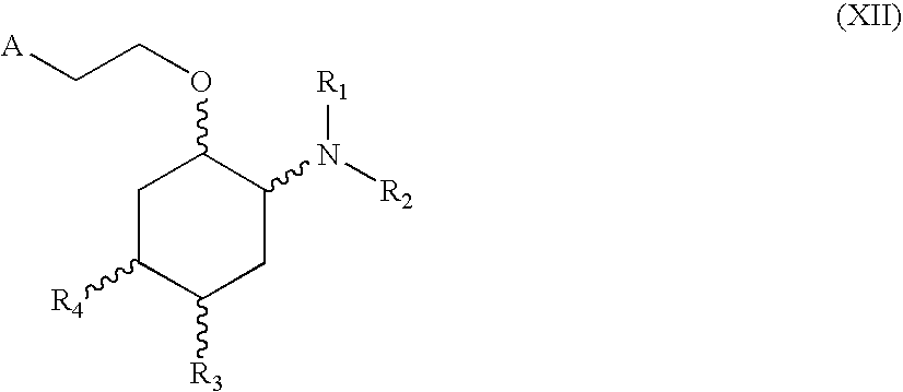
C1(N([R2])[R1])C(OCC[A])CC([R4])C([R3])C1
